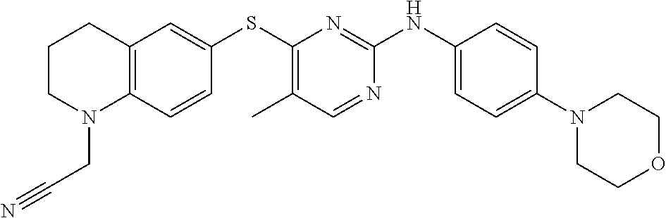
C12=C(C=CC(SC3=C(C)C=NC(NC4=CC=C(N5CCOCC5)C=C4)=N3)=C1)N(CC#N)CCC2
